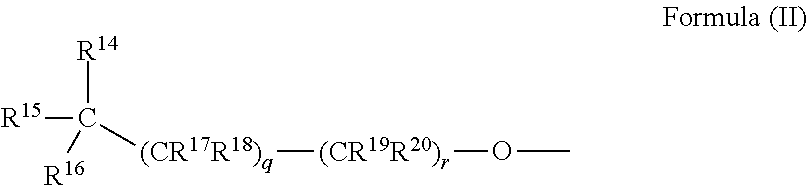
[R15]C([R14])([(CR17R18)q][(CR19R20)r]OC)[R16]
